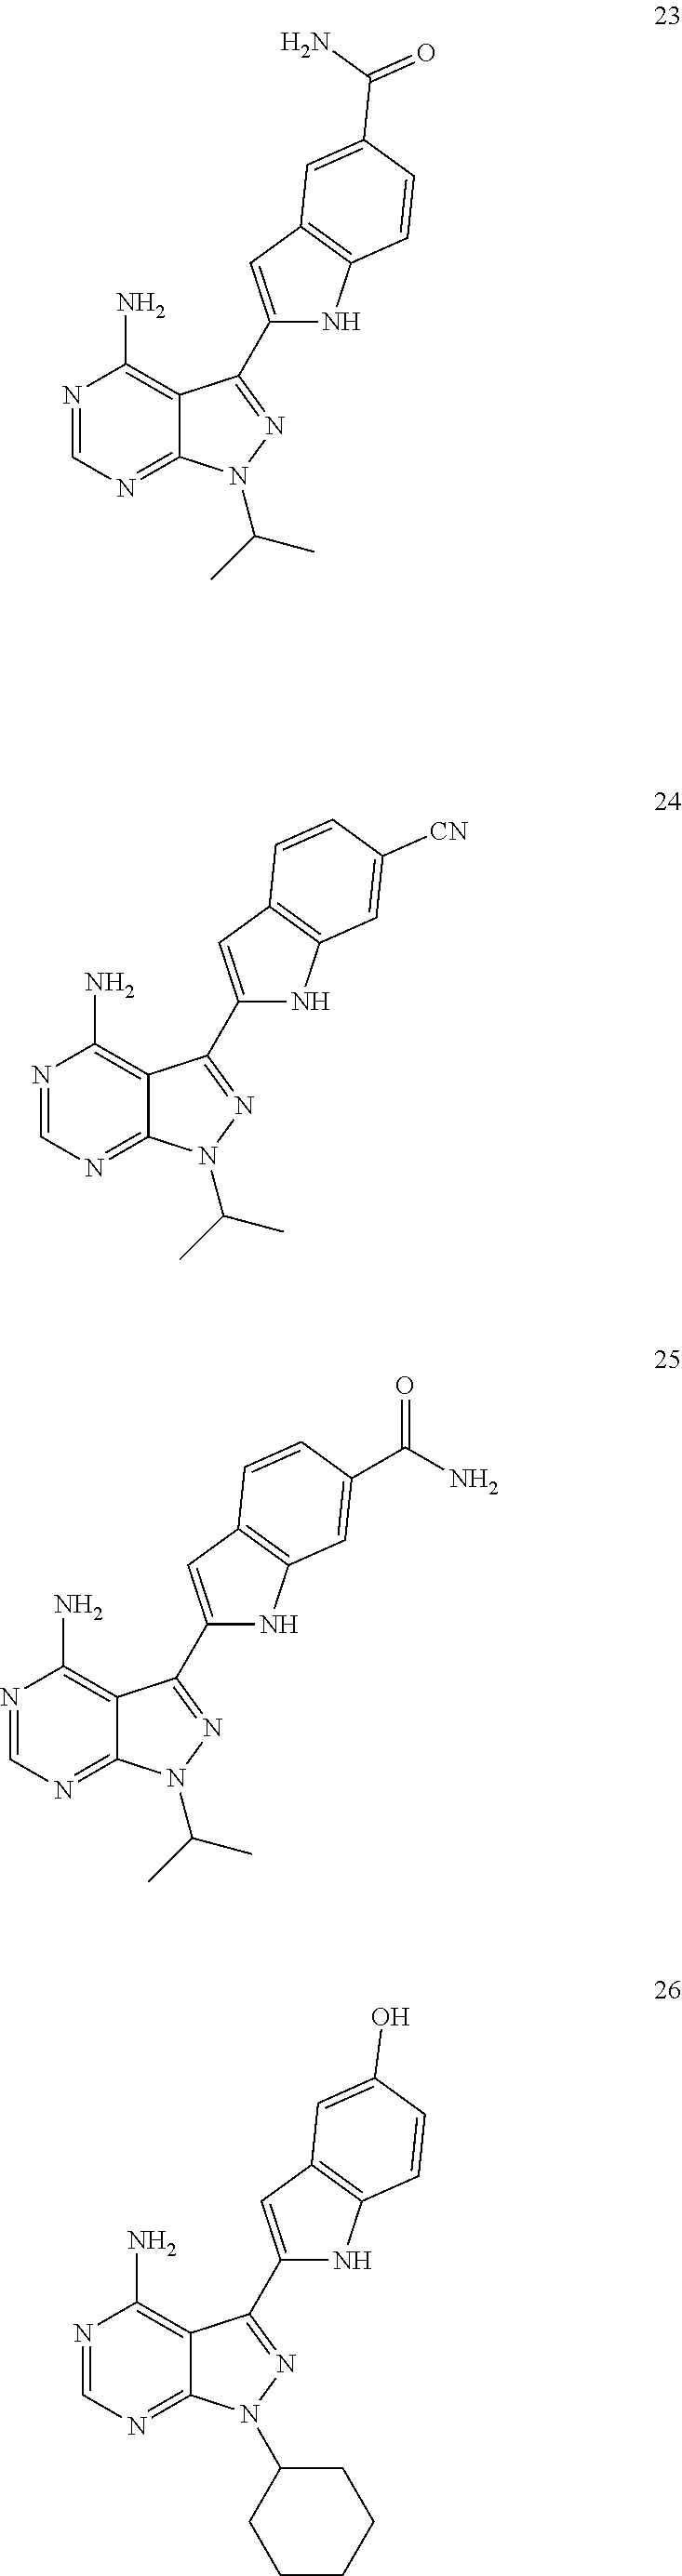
N1=CN=C2C(=C1N)C(C1=CC3=C(N1)C=CC(C(N)=O)=C3)=NN2C(C)C.N1=CN=C2C(=C1N)C(C1=CC3=C(N1)C=C(C(N)=O)C=C3)=NN2C(C)C.N1=CN=C2C(=C1N)C(C1=CC3=C(N1)C=C([CN])C=C3)=NN2C(C)C.N1=CN=C2C(=C1N)C(C1=CC3=C(N1)C=CC(O)=C3)=NN2C1CCCCC1
